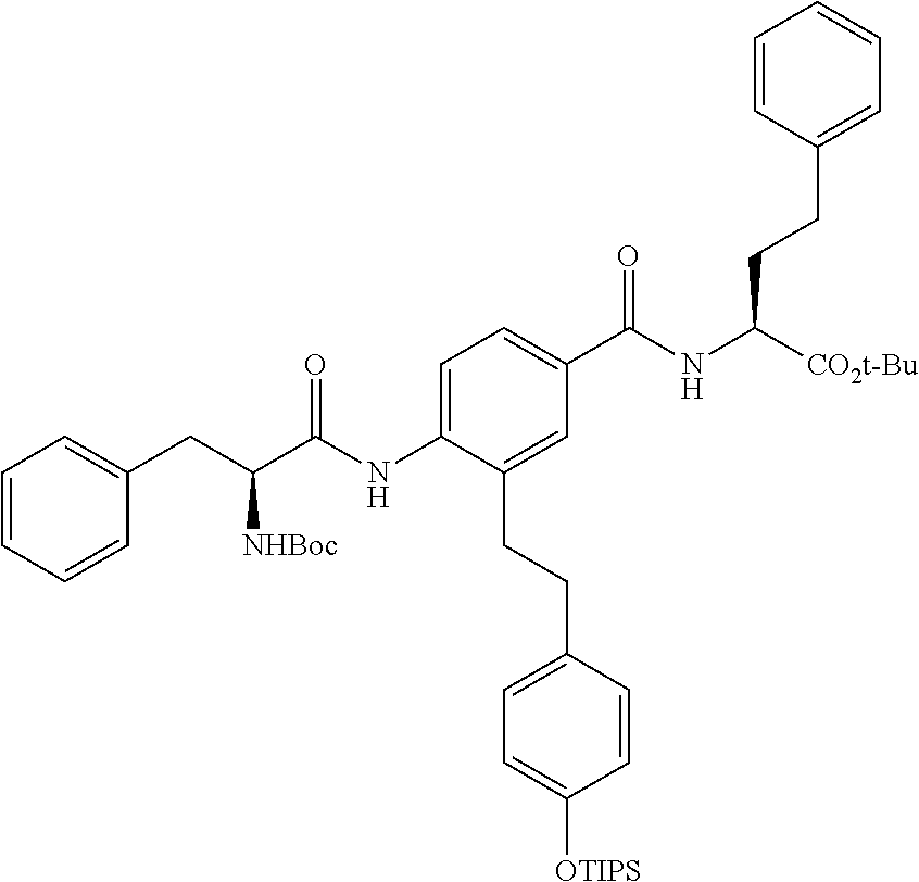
C(NC([CO2t-Bu])CCC1=CC=CC=C1)(C1=CC=C(NC(C(CC2=CC=CC=C2)[NHBoc])=O)C(CCC2=CC=C([OTIPS])C=C2)=C1)=O
